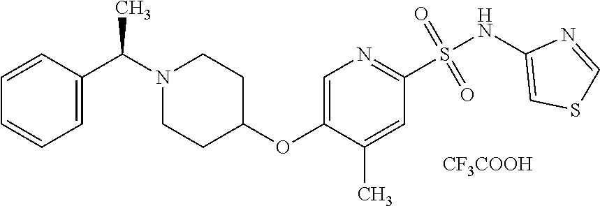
N1(C(C2=CC=CC=C2)C)CCC(OC2=CN=C(S(NC3=CSC=N3)(=O)=O)C=C2C)CC1.[CF3COOH]
